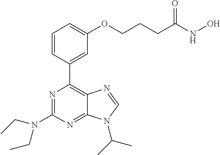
C1=CC(C2=C3C(=NC(N(CC)CC)=N2)N(C(C)C)C=N3)=CC(OCCCC(NO)=O)=C1
